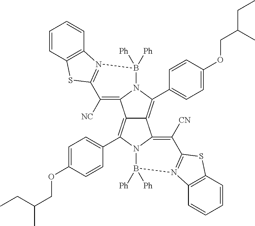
C12=C(C3=CC=C(OCC(CC)C)C=C3)N3C(=C([CN])C4=N(C5=C(S4)C=CC=C5)B3([Ph])[Ph])C1=C(C1=CC=C(OCC(C)CC)C=C1)N1C2=C([NC])C2=N(C3=C(S2)C=CC=C3)B1([Ph])[Ph]
